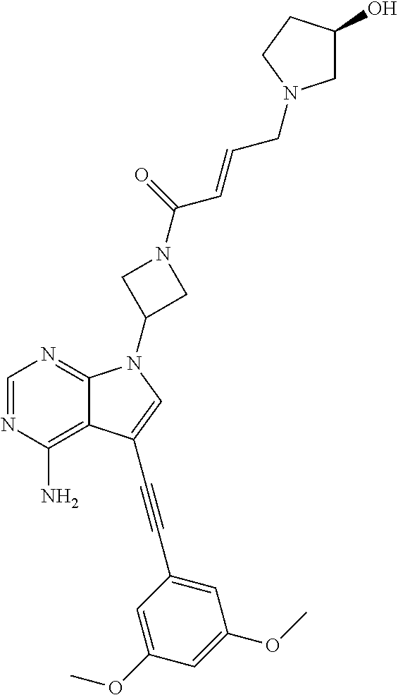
C1=NC(N)=C2C(=N1)N(C1CN(C(=O)C=CCN3CC(O)CC3)C1)C=C2C#CC1=CC(OC)=CC(OC)=C1
